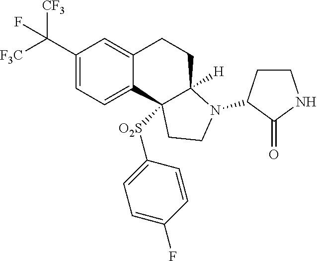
C1(C([F3C])([CF3])F)=CC=C2C(=C1)CCC1([H])C2([O2S]C2=CC=C(F)C=C2)CCN1C1CCNC1=O
